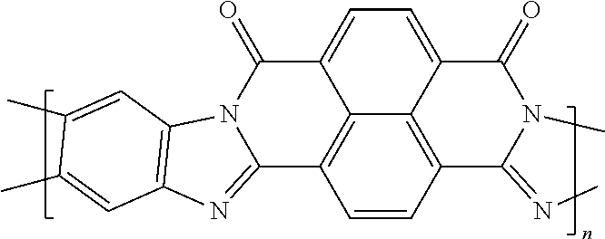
C1=CC2=C3C4=C1C1=NC5=C(N1C(=O)C4=CC=C3C(=O)N(C)C2=NC)C=C(C)C(C)=C5
